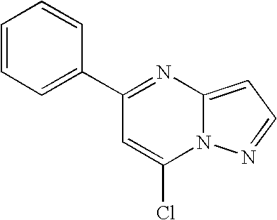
C1(C2=NC3=CC=NN3C(Cl)=C2)=CC=CC=C1
